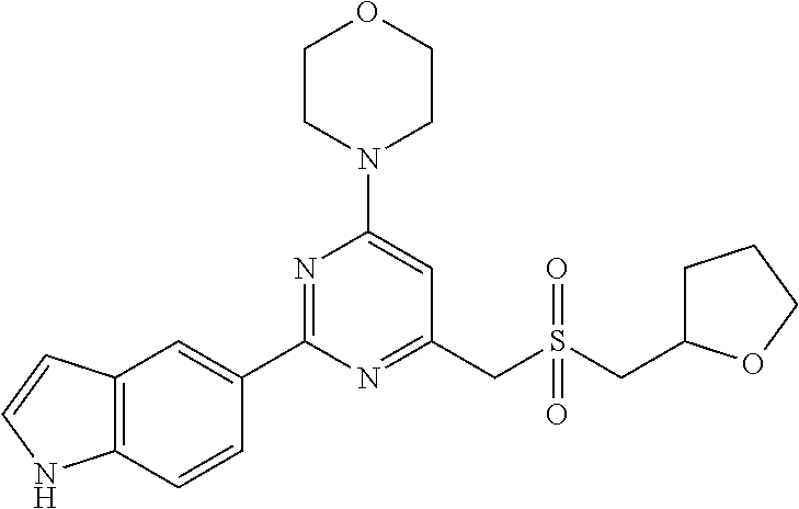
C1CN(C2=CC(CS(CC3CCCO3)(=O)=O)=NC(C3=CC4=C(C=C3)NC=C4)=N2)CCO1
